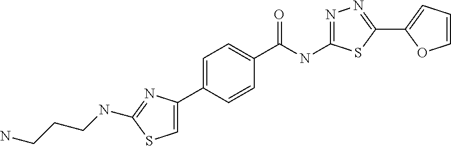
C1=C(C2=CSC(NCCCN)=N2)C=CC(C(NC2=NN=C(C3=CC=CO3)S2)=O)=C1
